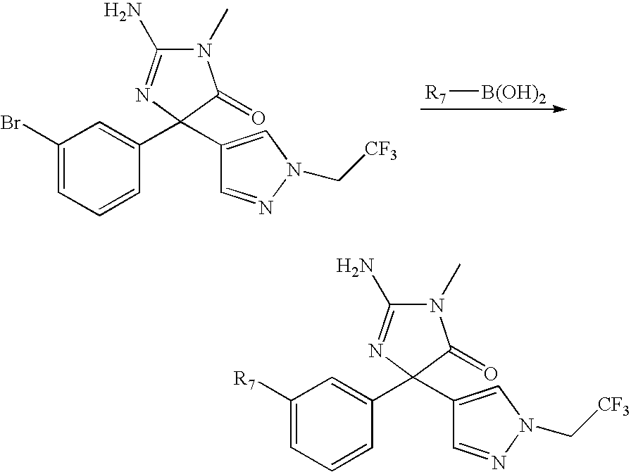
BrC1=CC=CC(C2(C3=CN(C[CF3])N=C3)C(=O)N(C)C(N)=N2)=C1.[R7][B(OH)2].C1([R7])=CC=CC(C2(C3=CN(C[CF3])N=C3)C(=O)N(C)C(N)=N2)=C1
